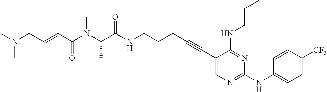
C(C(NCCCC#CC1=CN=C(NC2=CC=C([CF3])C=C2)N=C1NCCC)=O)(N(C(C=CCN(C)C)=O)C)C
